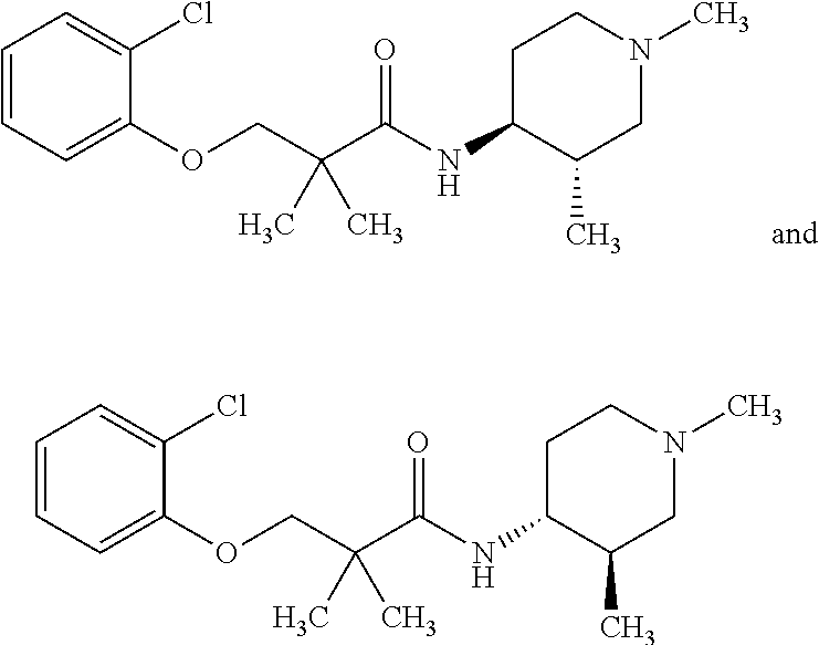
C1=CC=C(Cl)C(OCC(C)(C)C(=O)NC2C(C)CN(C)CC2)=C1.C1=CC=C(Cl)C(OCC(C)(C)C(=O)NC2C(C)CN(C)CC2)=C1
